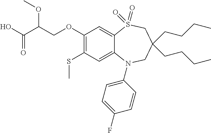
C1=C(F)C=CC(N2C3=CC(SC)=C(OCC(C(O)=O)OC)C=C3S(=O)(=O)CC(CCCC)(CCCC)C2)=C1
